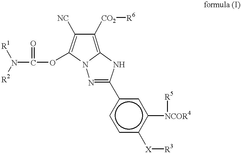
O(C1=C([NC])C([CO2][R6])=C2N1N=C(c1ccc([X][R3])c([NCOR4][R5])c1)N2)C(N([R2])[R1])=O
